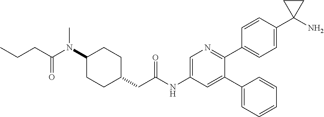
C1(N(C(=O)CCC)C)CCC(CC(NC2=CN=C(C3=CC=C(C4(N)CC4)C=C3)C(C3=CC=CC=C3)=C2)=O)CC1
